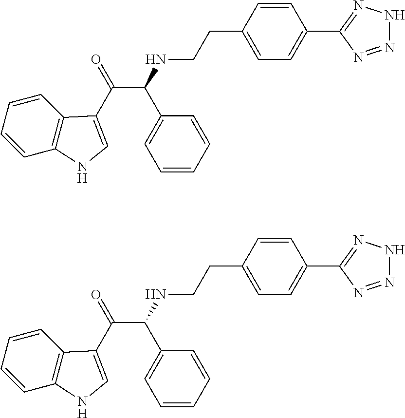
C1=CC2=C(C=C1)C(C(=O)C(C1=CC=CC=C1)NCCC1=CC=C(C3=NNN=N3)C=C1)=CN2.C1=CC2=C(C=C1)C(C(=O)C(C1=CC=CC=C1)NCCC1=CC=C(C3=NNN=N3)C=C1)=CN2
